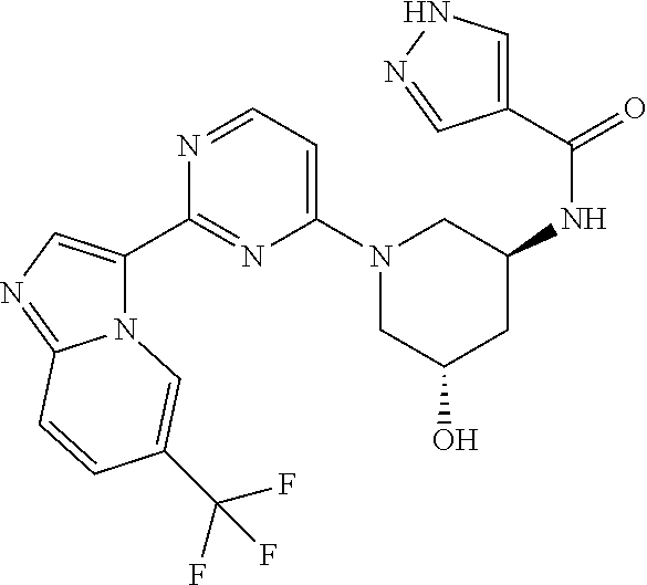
C1(NC(C2=CNN=C2)=O)CN(C2=CC=NC(C3=CN=C4N3C=C(C(F)(F)F)C=C4)=N2)CC(O)C1
